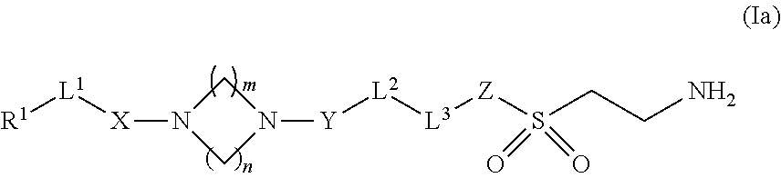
[X](N1CN([Y][L2][L3][Z]S(CCN)(=O)=O)C1)[L1][R1]
